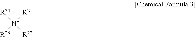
[R24][N+]([R21])([R23])[R22]
